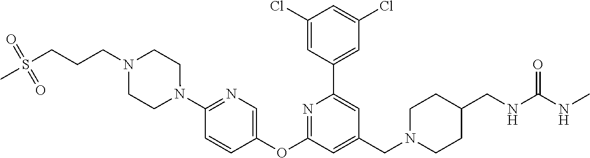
C1(Cl)=CC(C2=CC(CN3CCC(CNC(NC)=O)CC3)=CC(OC3=CN=C(N4CCN(CCCS(=O)(=O)C)CC4)C=C3)=N2)=CC(Cl)=C1
